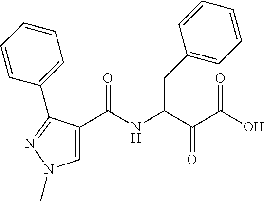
C1(C(NC(C(C(O)=O)=O)CC2=CC=CC=C2)=O)=CN(C)N=C1C1=CC=CC=C1
